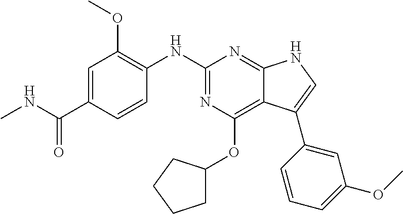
C1=C(C(NC)=O)C=CC(NC2=NC(OC3CCCC3)=C3C(=N2)NC=C3C2=CC(OC)=CC=C2)=C1OC
